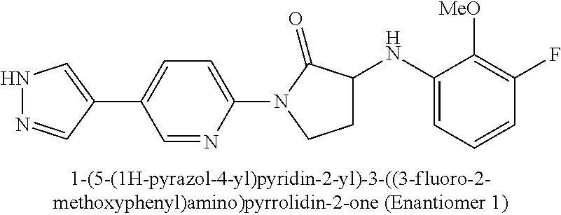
N1N=CC(C2=CC=C(N3CCC(NC4=CC=CC(F)=C4[MeO])C3=O)N=C2)=C1
